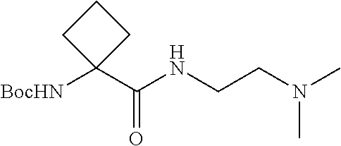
[BocHN]C1(C(NCCN(C)C)=O)CCC1
